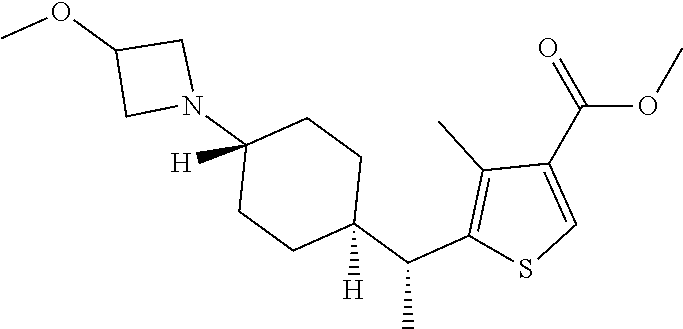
C(OC)(C1=CSC(C(C2([H])CCC(N3CC(OC)C3)([H])CC2)C)=C1C)=O
